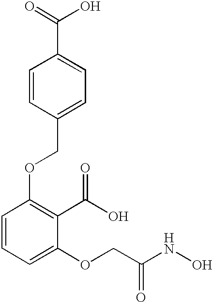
C1=CC(COC2=C(C(O)=O)C(OCC(NO)=O)=CC=C2)=CC=C1C(=O)O
